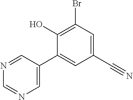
BrC1=C(O)C(C2=CN=CN=C2)=CC(C#N)=C1
